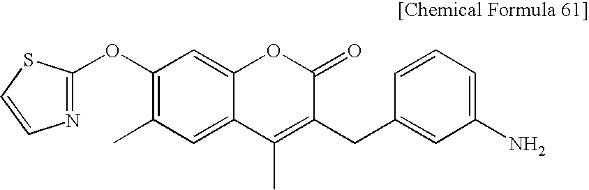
C1(OC2=NC=CS2)=C(C)C=C2C(=C1)OC(=O)C(CC1=CC(N)=CC=C1)=C2C
